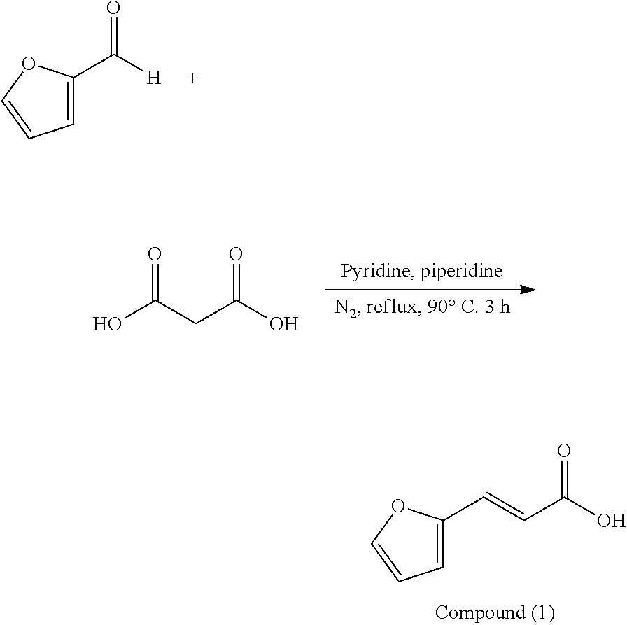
C1=C(C([H])=O)OC=C1.C(C(O)=O)C(O)=O.C1=C(C=CC(O)=O)OC=C1
